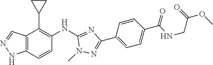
C12=C(C=CC(NC3=NC(C4=CC=C(C(=O)NCC(=O)OC)C=C4)=NN3C)=C1C1CC1)NN=C2
